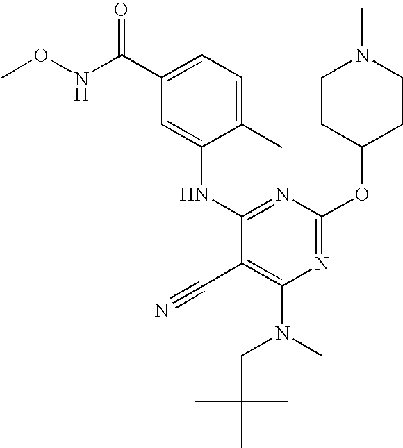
C1(C)=CC=C(C(=O)NOC)C=C1NC1=NC(OC2CCN(C)CC2)=NC(N(CC(C)(C)C)C)=C1C#N
